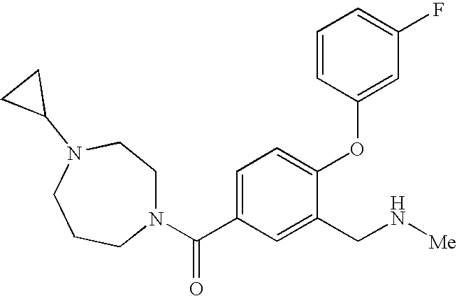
C1=C(C(N2CCN(C3CC3)CCC2)=O)C=C(CN[Me])C(OC2=CC(F)=CC=C2)=C1
